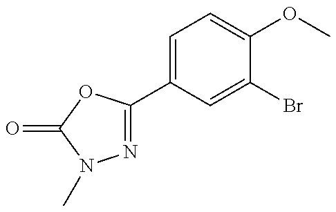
N1=C(C2=CC=C(OC)C(Br)=C2)OC(=O)N1C
